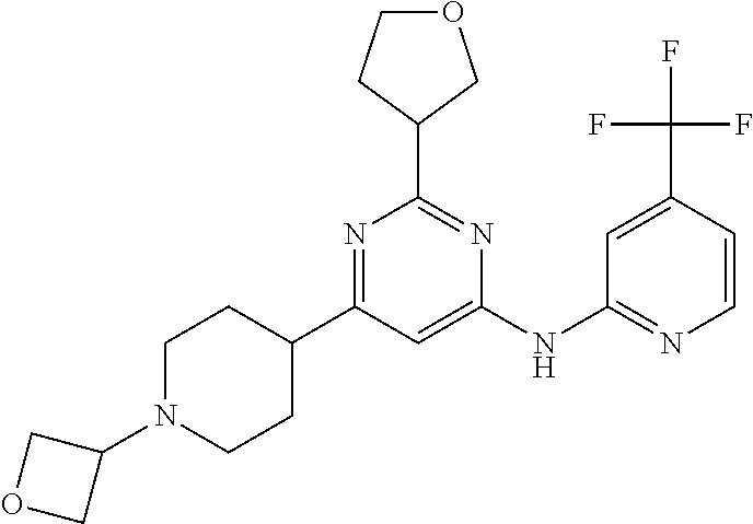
C1=C(NC2=NC=CC(C(F)(F)F)=C2)N=C(C2COCC2)N=C1C1CCN(C2COC2)CC1
